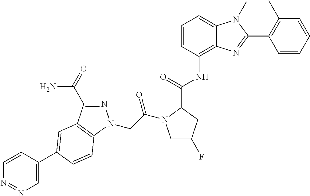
C1=CC(C2=CC3=C(N(CC(=O)N4CC(F)CC4C(=O)NC4=C5C(=CC=C4)N(C)C(C4=C(C)C=CC=C4)=N5)N=C3C(=O)N)C=C2)=CN=N1
